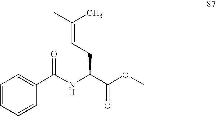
CC(=CCC(C(OC)=O)NC(C1=CC=CC=C1)=O)C
